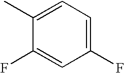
C1(F)=CC(F)=CC=C1C
